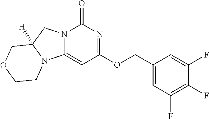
N12C(=CC(OCC3=CC(F)=C(F)C(F)=C3)=NC1=O)N1C([H])(C2)COCC1
